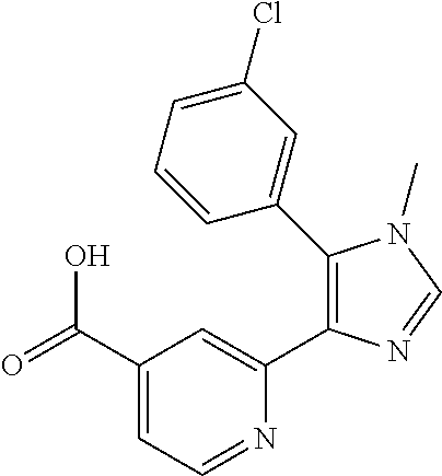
C1(C(=O)O)=CC=NC(C2=C(C3=CC(Cl)=CC=C3)N(C)C=N2)=C1
